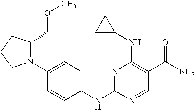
N1=C(NC2=CC=C(N3C(COC)CCC3)C=C2)N=CC(C(N)=O)=C1NC1CC1
